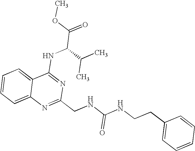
C12=CC=CC=C1N=C(CNC(NCCC1=CC=CC=C1)=O)N=C2NC(C(=O)OC)C(C)C
